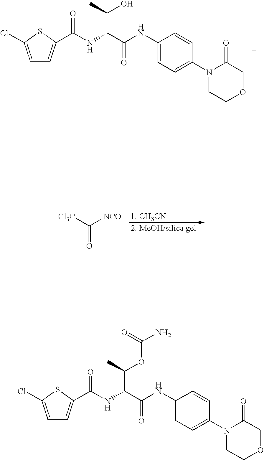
C1=C(Cl)SC(C(NC(C(O)C)C(=O)NC2=CC=C(N3CCOCC3=O)C=C2)=O)=C1.[1. CH3CN].[2. MeOH/silica gel].C(=O)([Cl3C])[NCO].C1=C(Cl)SC(C(NC(C(OC(N)=O)C)C(=O)NC2=CC=C(N3CCOCC3=O)C=C2)=O)=C1
